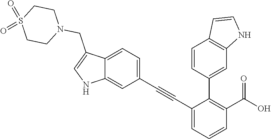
C1(C#CC2=CC=C3C(=C2)NC=C3CN2CCS(=O)(=O)CC2)=CC=CC(C(O)=O)=C1C1=CC2=C(C=C1)C=CN2
